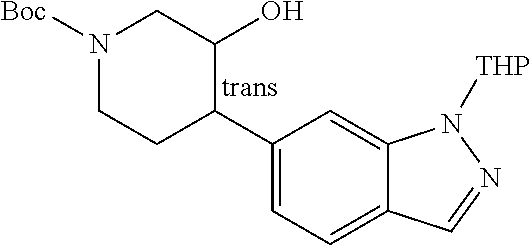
C1(C2C(O)CN([Boc])CC2)=CC=C2C(=C1)N([THP])N=C2
